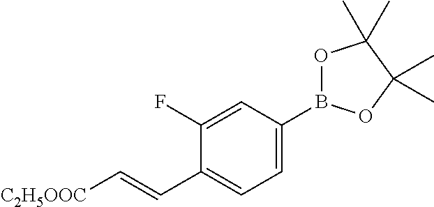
C1=C(B2OC(C)(C)C(C)(C)O2)C=C(F)C(C=C[C2H5OOC])=C1
